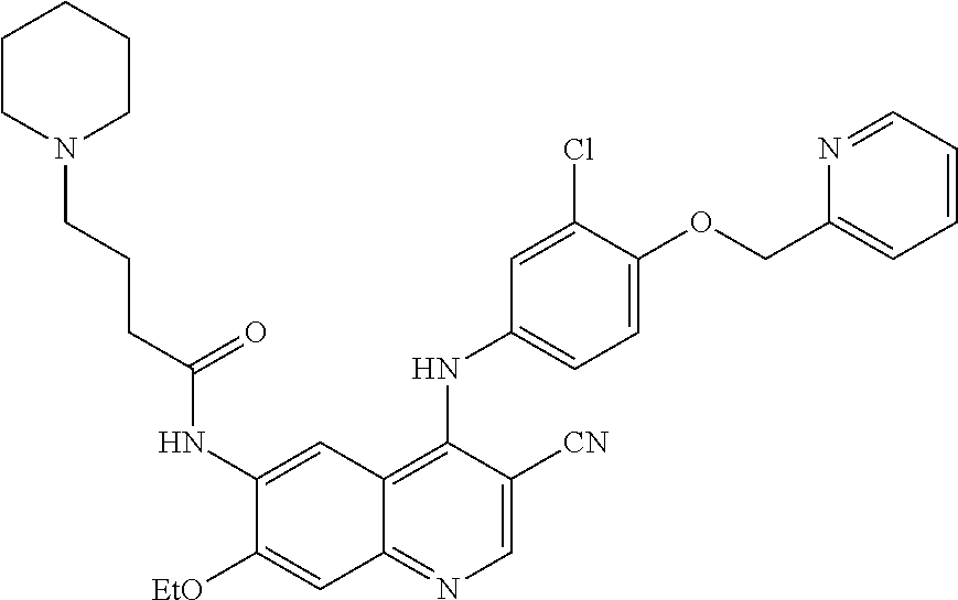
C1(NC(CCCN2CCCCC2)=O)=CC2=C(NC3=CC=C(OCC4=CC=CC=N4)C(Cl)=C3)C([CN])=CN=C2C=C1[OEt]
